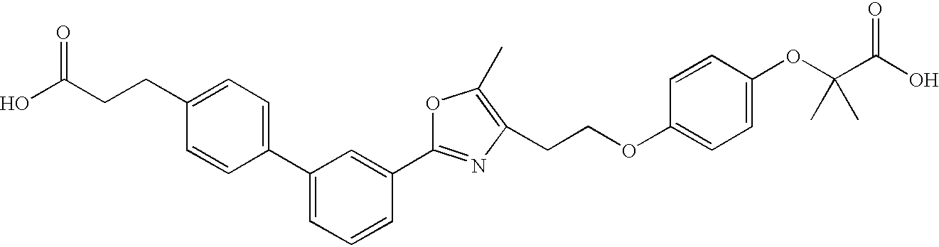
OC(CCC1=CC=C(C2=CC=CC(C3=NC(CCOC4=CC=C(OC(C)(C)C(=O)O)C=C4)=C(C)O3)=C2)C=C1)=O
